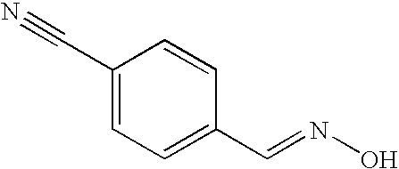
C1(C#N)=CC=C(C=NO)C=C1
